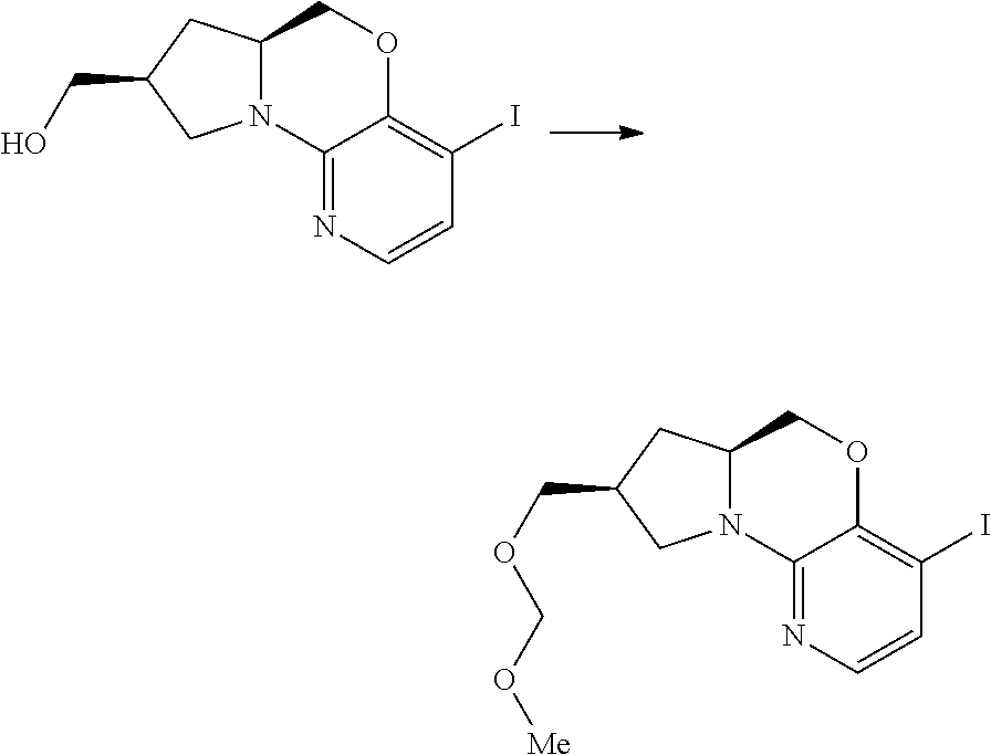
C12=NC=CC(I)=C1OCC1N2CC(CO)C1.C12=NC=CC(I)=C1OCC1N2CC(COCO[Me])C1
